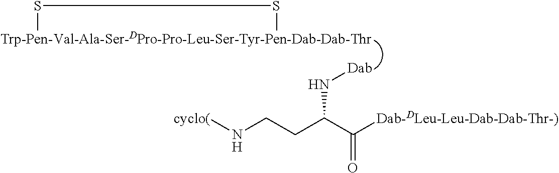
[Trp-Pen-Val-Ala-Ser-DPro-Pro-Leu-Ser-Tyr-Pen-Dab-Dab-Thr]1SS1.[Dab]NC(CCN[cyclo(])C([Dab-DLeu-Leu-Dab-Dab-Thr-)])=O
